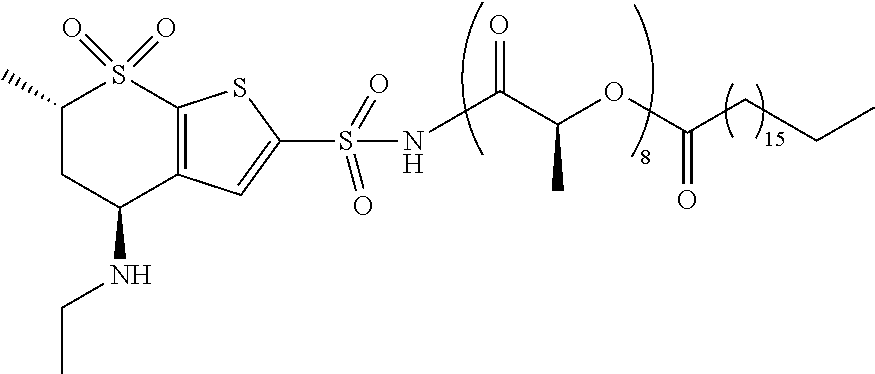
C1(C)CC(NCC)C2=C(S1(=O)=O)SC(S(=O)(=O)NC(C(C)OC(CCC)=O)=O)=C2
